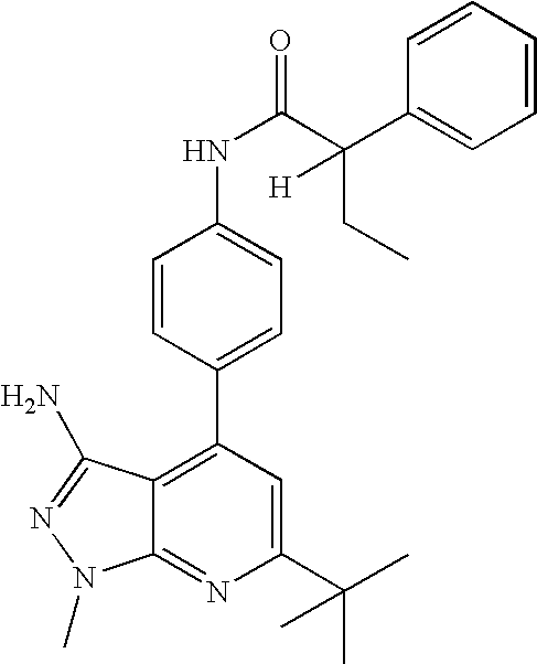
C1(C(C)(C)C)=CC(C2=CC=C(NC(=O)C(C3=CC=CC=C3)(CC)[H])C=C2)=C2C(=N1)N(C)N=C2N
